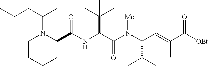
N(C(C(N(C(C(C)C)C=C(C)C([OEt])=O)[Me])=O)C(C)(C)C)C(C1N(C(CCC)C)CCCC1)=O
